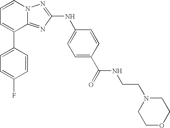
C1=C(C2=CC=CN3C2=NC(NC2=CC=C(C(=O)NCCN4CCOCC4)C=C2)=N3)C=CC(F)=C1
